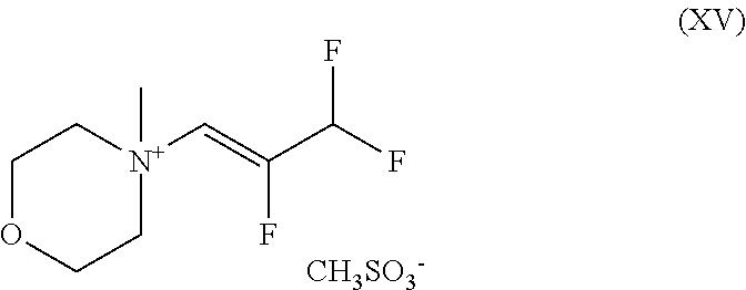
O1CC[N+](C=C(C(F)F)F)(C)CC1.[CH3SO3-]
